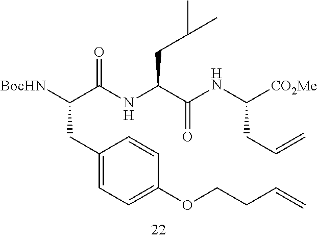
C1(CC(C(NC(C(NC([CO2Me])CC=C)=O)CC(C)C)=O)[BocHN])=CC=C(OCCC=C)C=C1
